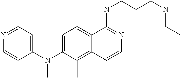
C12=C(N(C)C3=C1C=C1C(=C3C)C=CN=C1NCCCNCC)C=CN=C2
